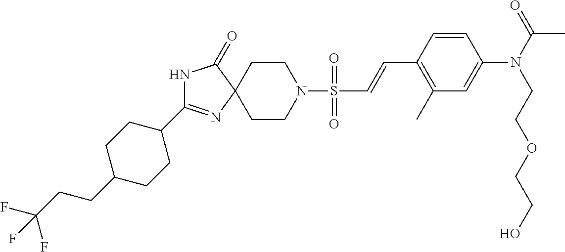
N1C(=O)C2(N=C1C1CCC(CCC(F)(F)F)CC1)CCN(S(=O)(=O)C=CC1=C(C)C=C(N(C(=O)C)CCOCCO)C=C1)CC2
